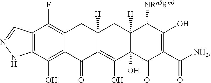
C1(O)=C(C([NH2])=O)C(=O)C2(O)C([H])(C1[NRn5Rn6])CC1([H])C(=C2O)C(=O)C2=C(O)C3=C(C(F)=C2C1)C=NN3
